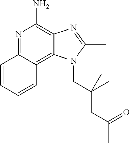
C1=CC=CC2=C3C(=C(N)N=C12)N=C(C)N3CC(CC(C)=O)(C)C
